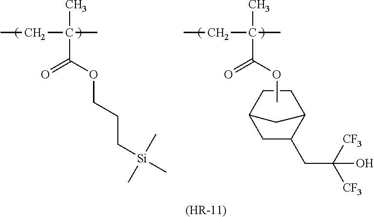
[(HR-11)].C(C)C(C)(C)C(OC)=O.C(C)C(C)(C)C(OCCC[Si](C)(C)C)=O.[CF3]C([CF3])(O)CC1CC2CCC1C2
